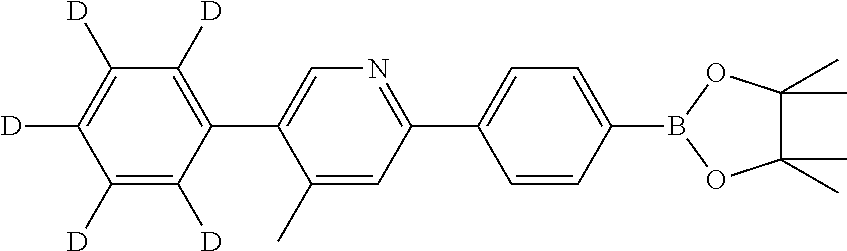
C1(C)=CC(C2=CC=C(B3OC(C)(C)C(C)(C)O3)C=C2)=NC=C1C1=C([D])C([D])=C([D])C([D])=C1[D]
